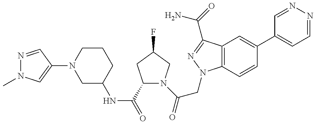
N1=CC(N2CC(NC(=O)C3N(C(=O)CN4C5=C(C(C(=O)N)=N4)C=C(C4=CC=NN=C4)C=C5)CC(F)C3)CCC2)=CN1C
